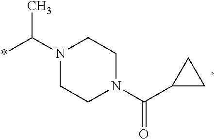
N1(C(*)C)CCN(C(C2CC2)=O)CC1
